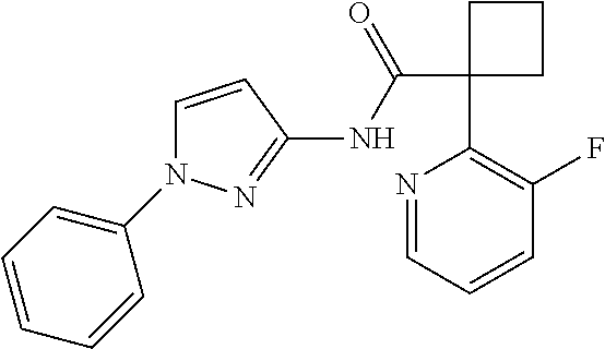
C1(C(NC2=NN(C3=CC=CC=C3)C=C2)=O)(C2=C(F)C=CC=N2)CCC1
